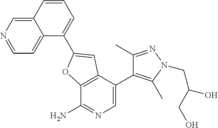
C12=C(C(C3=C(C)N(CC(O)CO)N=C3C)=CN=C1N)C=C(C1=CC=CC3=CN=CC=C13)O2
